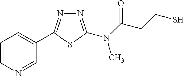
N1=C(N(C(CCS)=O)C)SC(C2=CC=CN=C2)=N1
